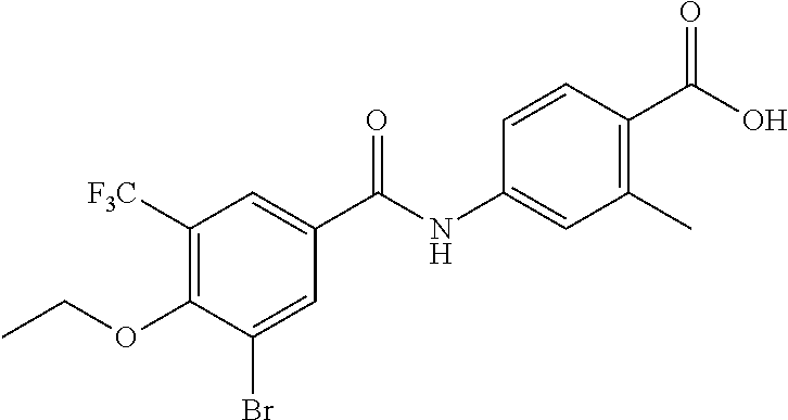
C1([F3C])=C(OCC)C(Br)=CC(C(NC2=CC(C)=C(C(O)=O)C=C2)=O)=C1
